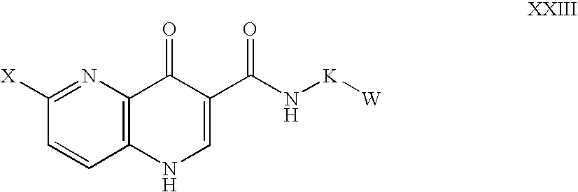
C1=CC2=C(N=C1[X])C(=O)C(C(N[K][W])=O)=CN2
